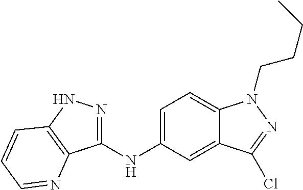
C1(NC2=CC=C3C(=C2)C(Cl)=NN3CCCC)=NNC2=C1N=CC=C2
